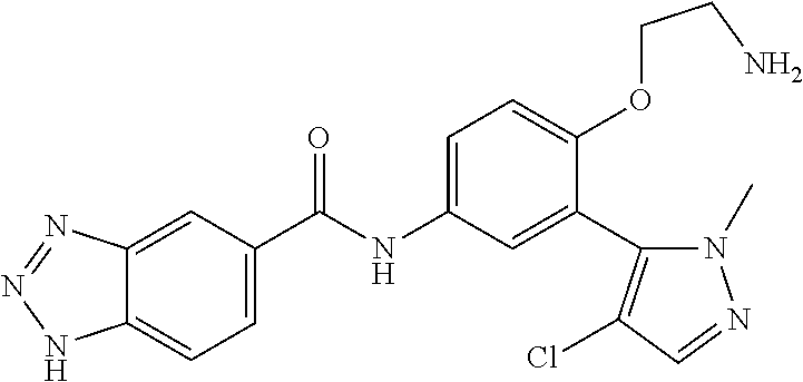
C1=C(C(=O)NC2=CC=C(OCCN)C(C3=C(Cl)C=NN3C)=C2)C=C2C(=C1)NN=N2
